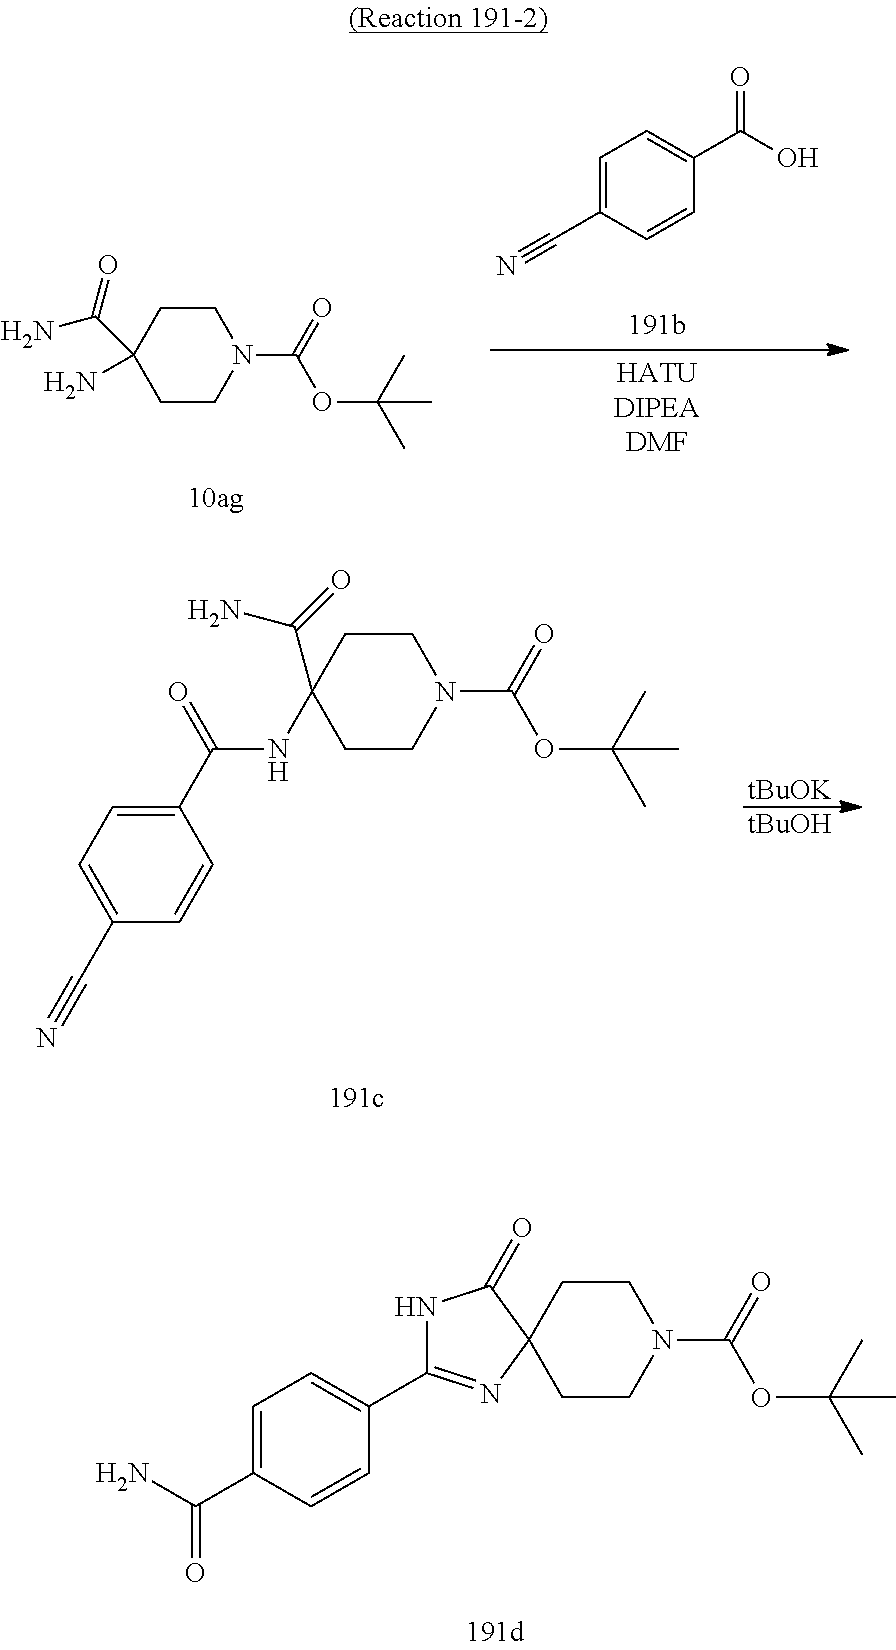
C1CN(C(OC(C)(C)C)=O)CCC1(C(=O)N)N.C1=C(C#N)C=CC(C(O)=O)=C1.C1CN(C(OC(C)(C)C)=O)CCC1(C(=O)N)NC(C1=CC=C(C#N)C=C1)=O.[tBuOK].[tBuOH].C1=C(C(N)=O)C=CC(C2=NC3(C(=O)N2)CCN(C(=O)OC(C)(C)C)CC3)=C1
